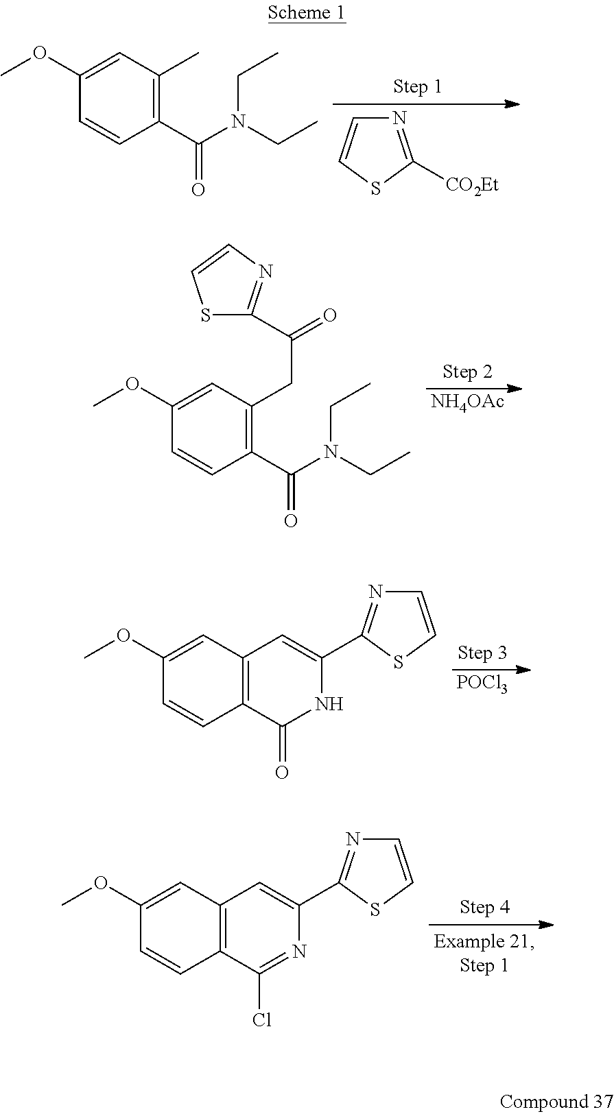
C1(OC)=CC(C)=C(C(N(CC)CC)=O)C=C1.N1=C([CO2Et])SC=C1.[NH4OAc].C1(OC)=CC(CC(=O)C2=NC=CS2)=C(C(N(CC)CC)=O)C=C1.[POCl3].C1(OC)=CC2=C(C=C1)C(=O)NC(C1=NC=CS1)=C2.C1(OC)=CC2=C(C=C1)C(Cl)=NC(C1=NC=CS1)=C2
